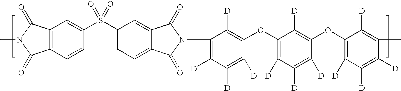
C1(=O)N(C2=C([D])C([D])=C([D])C(OC3=C([D])C([D])=C([D])C(OC4=C([D])C([D])=C([D])C(C)=C4[D])=C3[D])=C2[D])C(=O)C2=CC(S(C3=CC4=C(C(=O)N(C)C4=O)C=C3)(=O)=O)=CC=C12
